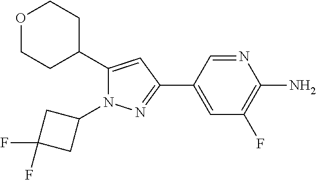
C1C(C2=CC(C3=CC(F)=C(N)N=C3)=NN2C2CC(F)(F)C2)CCOC1
